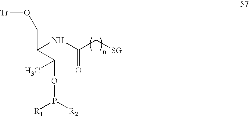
[Tr]OCC(NC(=O)C[SG])C(OP([R1])[R2])C
